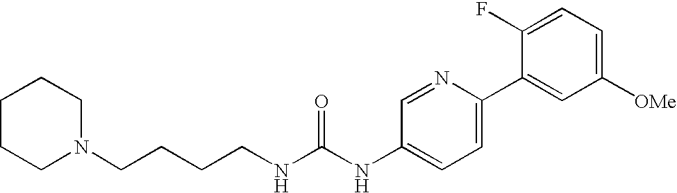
C1CCN(CCCCNC(NC2=CC=C(C3=CC([OMe])=CC=C3F)N=C2)=O)CC1
